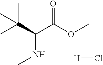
O=C(OC)C(C(C)(C)C)NC.[H]Cl
